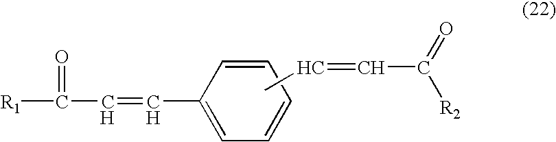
C1=CC=CC(C=CC([R1])=O)=C1.CC=CC([R2])=O
